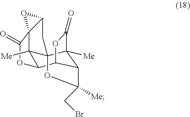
C12([Me])C3C4C5C([Me])(C1(CC1C2(C(=O)O3)O1)OC5(CBr)[Me])C(=O)O4
